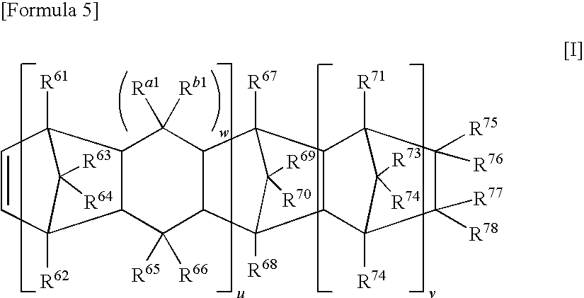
C1=CC2([R62])C3C(C1([R61])C2([R63])[R64])C([Rb1])([Ra1])C1C(C3([R65])[R66])C2([R68])C3C(C1([R67])C2([R69])[R70])C1([R71])C([R75])([R76])C([R78])([R77])C3([R74])C1([R73])[R74]
